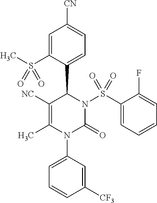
C1=C(S(C)(=O)=O)C(C2N(S(C3=CC=CC=C3F)(=O)=O)C(=O)N(C3=CC=CC([CF3])=C3)C(C)=C2[NC])=CC=C1[CN]
